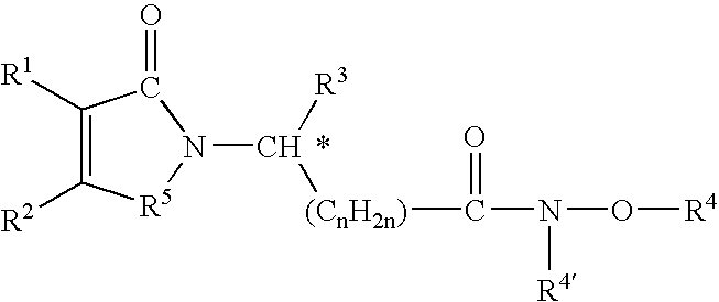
C1([R1])=C([R2])[R5]N(C([R3])[(CnH2n)]C(=O)N([R4])O[R4])C1=O.*
